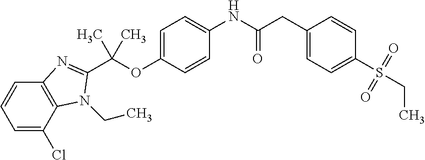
C1=C(OC(C)(C)C2=NC3=C(C(Cl)=CC=C3)N2CC)C=CC(NC(CC2=CC=C(S(=O)(=O)CC)C=C2)=O)=C1
